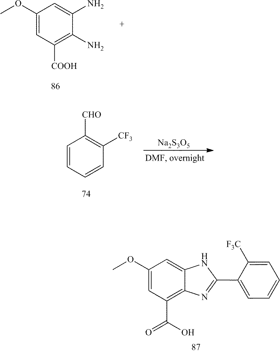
C1(OC)=CC([COOH])=C(N)C(N)=C1.C1=CC=CC([CF3])=C1[CHO].[Na2S3O5].C1(OC)=CC(C(O)=O)=C2C(=C1)NC(C1=CC=CC=C1[F3C])=N2
